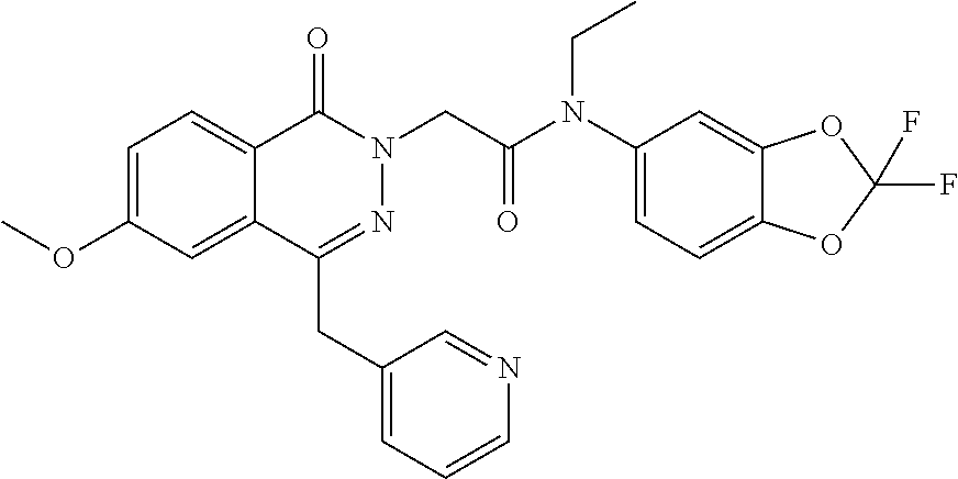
C1=C(OC)C=C2C(=C1)C(=O)N(CC(N(C1=CC=C3C(=C1)OC(F)(F)O3)CC)=O)N=C2CC1=CC=CN=C1
